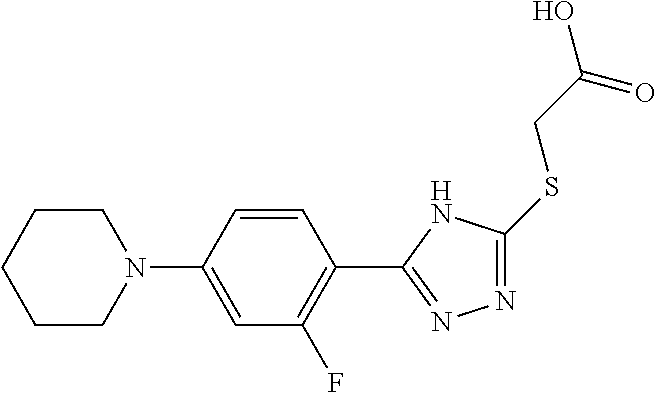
N1=C(SCC(O)=O)NC(C2=C(F)C=C(N3CCCCC3)C=C2)=N1
